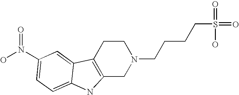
C12=C(CN(CCCCS(=O)(=O)O)CC1)NC1=CC=C(N(O)=O)C=C21
